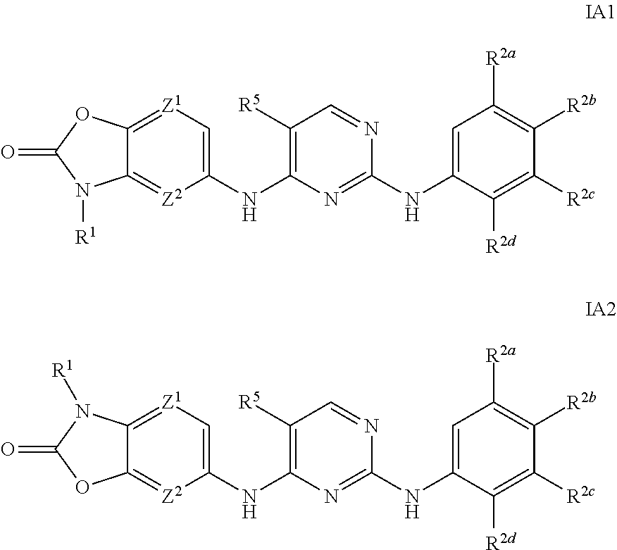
C12=[Z2]C(NC3=C([R5])C=NC(NC4=CC([R2a])=C([R2b])C([R2c])=C4[R2d])=N3)=C[Z1]=C1OC(=O)N2[R1].C12=[Z2]C(NC3=C([R5])C=NC(NC4=CC([R2a])=C([R2b])C([R2c])=C4[R2d])=N3)=C[Z1]=C1N([R1])C(=O)O2
